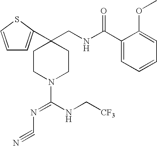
C1(C(NCC2(C3=CC=CS3)CCN(C(NC[CF3])=NC#N)CC2)=O)=CC=CC=C1OC
